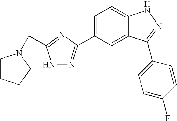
C1=C(C2=NNC(CN3CCCC3)=N2)C=C2C(=C1)NN=C2C1=CC=C(F)C=C1
